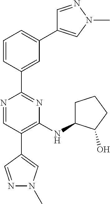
N1=CC(C2=CN(C)N=C2)=C(NC2CCCC2O)N=C1C1=CC(C2=CN(C)N=C2)=CC=C1
